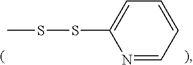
N1=CC=CC=C1SSC
